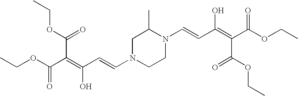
CCOC(C(=C(C=CN1CCN(C=CC(=C(C(OCC)=O)C(OCC)=O)O)C(C)C1)O)C(OCC)=O)=O
